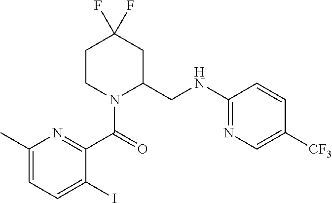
C1(F)(F)CC(CNC2=NC=C([CF3])C=C2)N(C(C2=NC(C)=CC=C2I)=O)CC1
